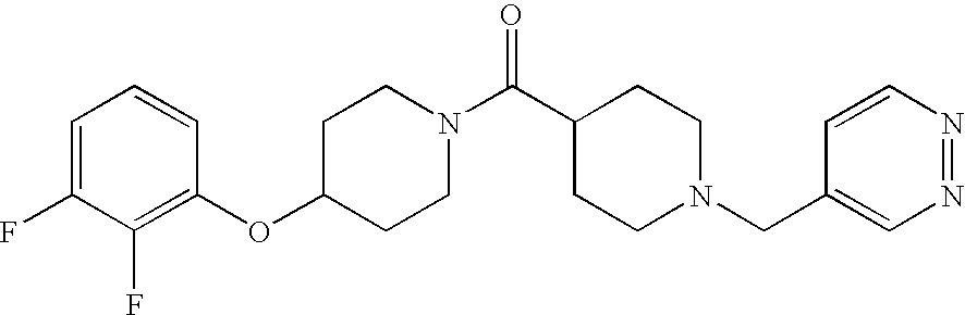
C1(OC2=C(F)C(F)=CC=C2)CCN(C(C2CCN(CC3=CN=NC=C3)CC2)=O)CC1
